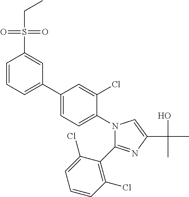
C1(C2=C(Cl)C=CC=C2Cl)=NC(C(O)(C)C)=CN1C1=CC=C(C2=CC=CC(S(CC)(=O)=O)=C2)C=C1Cl
